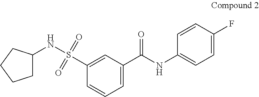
N(S(=O)(=O)C1=CC(C(NC2=CC=C(F)C=C2)=O)=CC=C1)C1CCCC1
